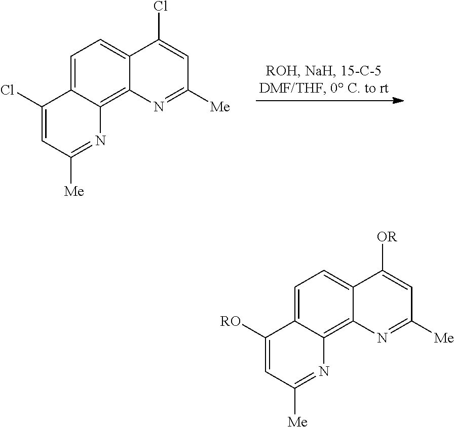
C1(Cl)=CC([Me])=NC2=C3C(=CC=C12)C(Cl)=CC([Me])=N3.C1([RO])=CC([Me])=NC2=C3C(=CC=C12)C([OR])=CC([Me])=N3
